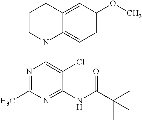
C1=C(OC)C=C2C(=C1)N(C1=C(Cl)C(NC(C(C)(C)C)=O)=NC(C)=N1)CCC2
